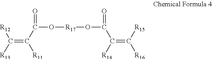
C(=C(C(=O)O[R17]OC(=O)C([R14])=C([R15])[R16])[R11])([R13])[R12]
